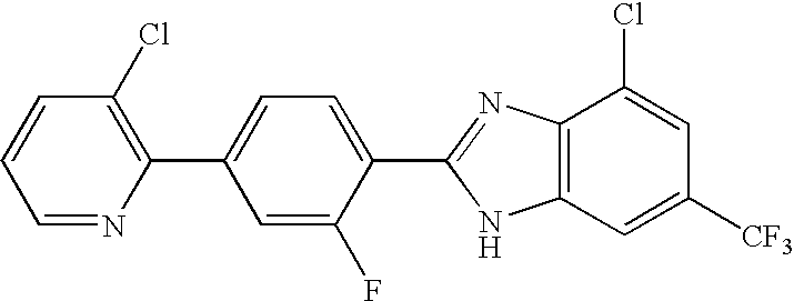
C1=NC(C2=CC=C(C3=NC4=C(N3)C=C([CF3])C=C4Cl)C(F)=C2)=C(Cl)C=C1
